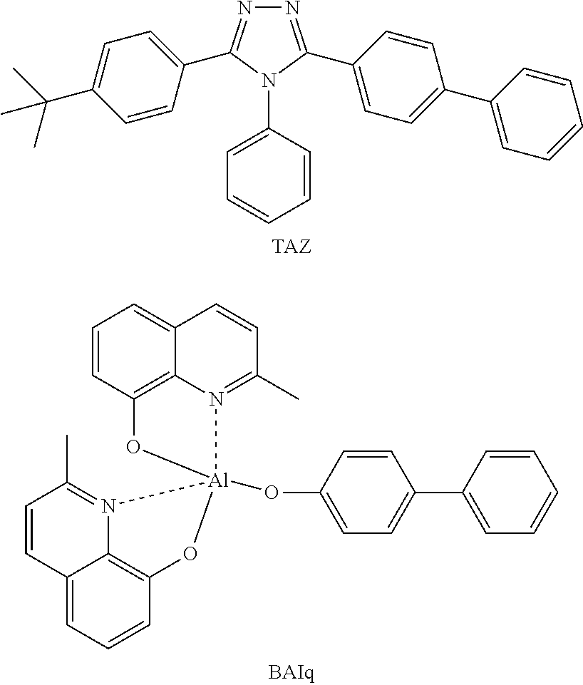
N1=C(C2=CC=C(C3=CC=CC=C3)C=C2)N(C2=CC=CC=C2)C(C2=CC=C(C(C)(C)C)C=C2)=N1.C1=CC2=C3C(=C1)C=CC(C)=N3[Al]1(OC3=CC=C(C4=CC=CC=C4)C=C3)(O2)N2=C(C)C=CC3=CC=CC(=C32)O1
